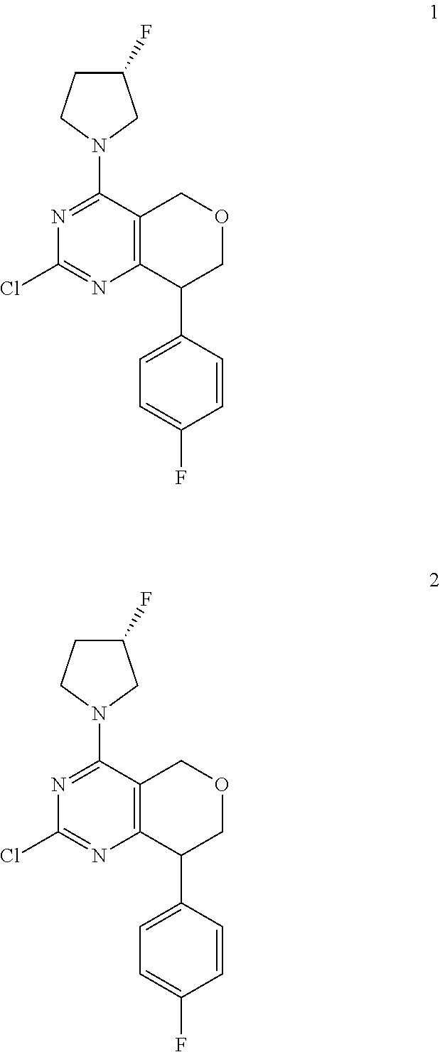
N1=C(N2CC(F)CC2)C2=C(N=C1Cl)C(C1=CC=C(F)C=C1)COC2.N1=C(N2CC(F)CC2)C2=C(N=C1Cl)C(C1=CC=C(F)C=C1)COC2
